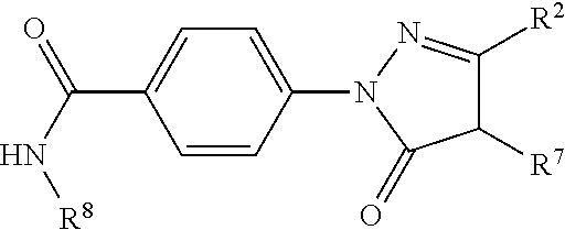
C1=CC(N2C(=O)C([R7])C([R2])=N2)=CC=C1C(N[R8])=O
